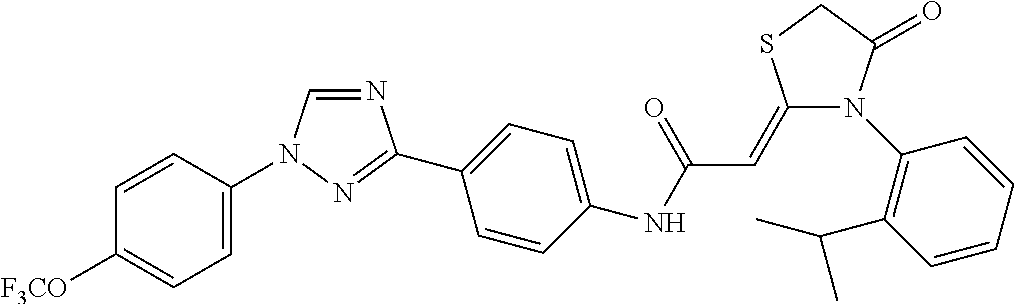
N1=CN(C2=CC=C([F3CO])C=C2)N=C1C1=CC=C(NC(C=C2N(C3=C(C(C)C)C=CC=C3)C(=O)CS2)=O)C=C1
